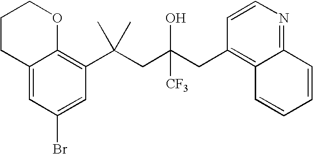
C12=CC(Br)=CC(C(CC(CC3=C4C(=NC=C3)C=CC=C4)(O)[CF3])(C)C)=C1OCCC2
